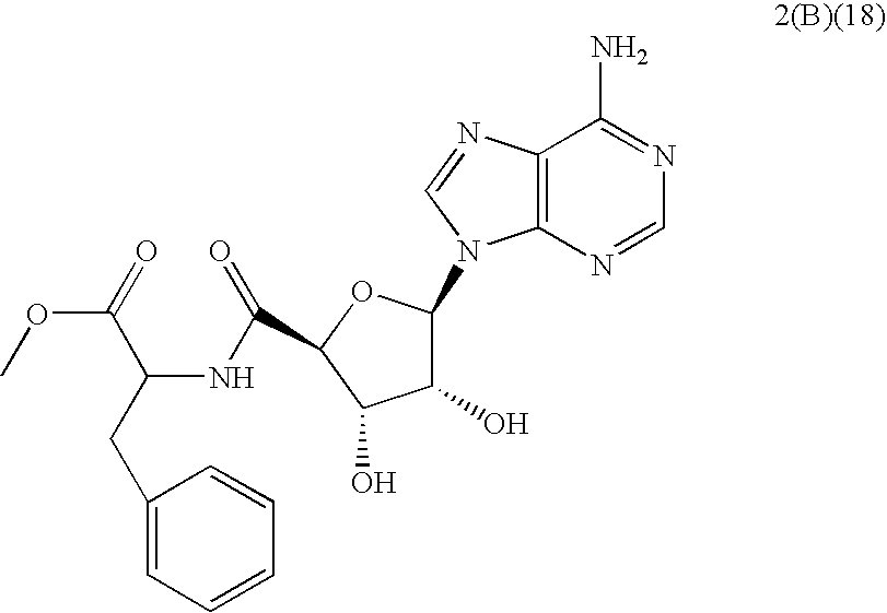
C12=C(N=CN=C1N)N(C1C(O)C(O)C(C(=O)NC(C(=O)OC)CC3=CC=CC=C3)O1)C=N2
